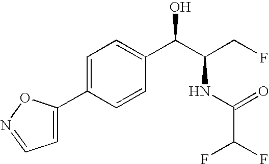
C1=C(C2=CC=NO2)C=CC(C(C(CF)NC(=O)C(F)F)O)=C1
